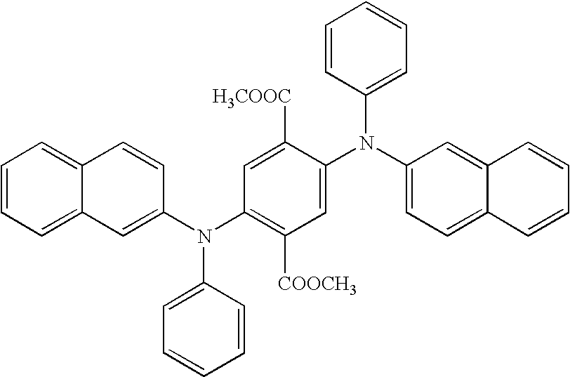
C1=CC=C2C(=C1)C=CC(N(C1=C([COOCH3])C=C(N(C3=CC=C4C(=C3)C=CC=C4)C3=CC=CC=C3)C([H3COOC])=C1)C1=CC=CC=C1)=C2
